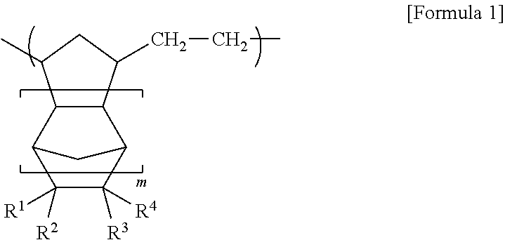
C12C(C3C([R1])([R2])C([R4])([R3])C1C3)C(C)CC2CCC
